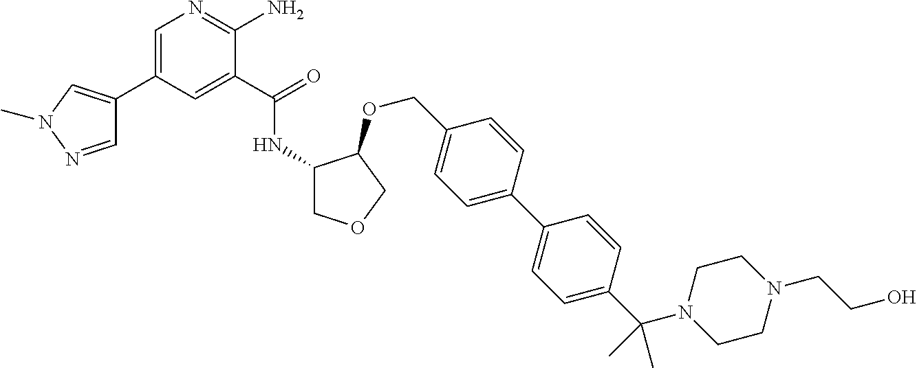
C1=C(C2=CN(C)N=C2)C=C(C(NC2COCC2OCC2=CC=C(C3=CC=C(C(N4CCN(CCO)CC4)(C)C)C=C3)C=C2)=O)C(N)=N1
